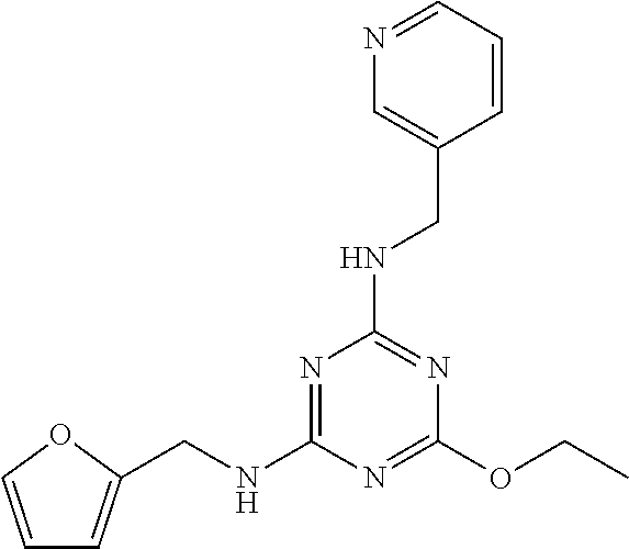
C1(OCC)=NC(NCC2=CC=CO2)=NC(NCC2=CN=CC=C2)=N1
